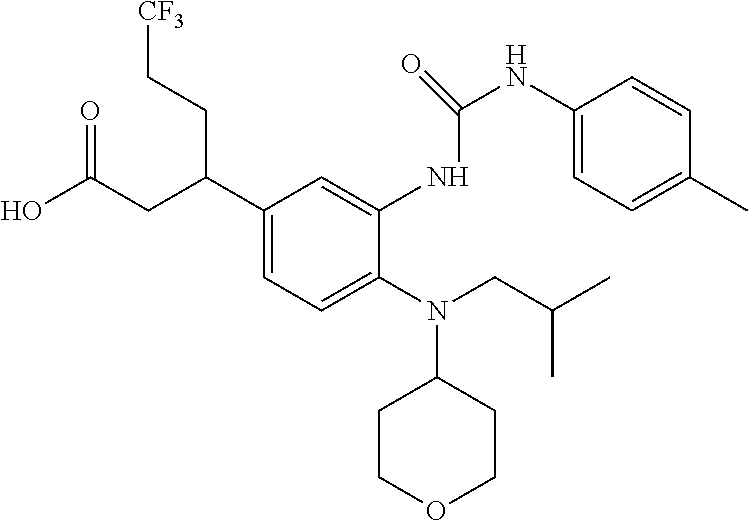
N(C1CCOCC1)(CC(C)C)C1=CC=C(C(CC(O)=O)CC[CF3])C=C1NC(NC1=CC=C(C)C=C1)=O
